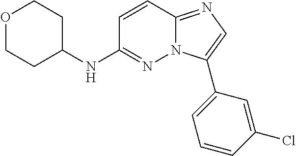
C1COCCC1NC1=NN2C(=NC=C2C2=CC=CC(Cl)=C2)C=C1
